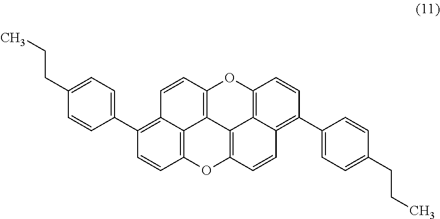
C1=CC2=C3C(=C1C1=CC=C(CCC)C=C1)C=CC1=C3C3=C(O2)C=CC2=C(C4=CC=C(CCC)C=C4)C=CC(=C32)O1
